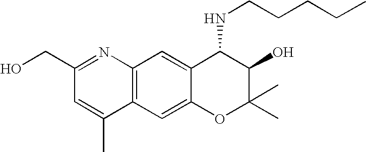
C12=C(C=C3C(=C1)C(NCCCCC)C(O)C(C)(C)O3)C(C)=CC(CO)=N2
